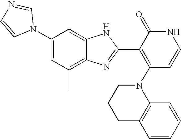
C1(C)=C2C(=CC(N3C=NC=C3)=C1)NC(C1=C(N3C4=C(CCC3)C=CC=C4)C=CNC1=O)=N2
